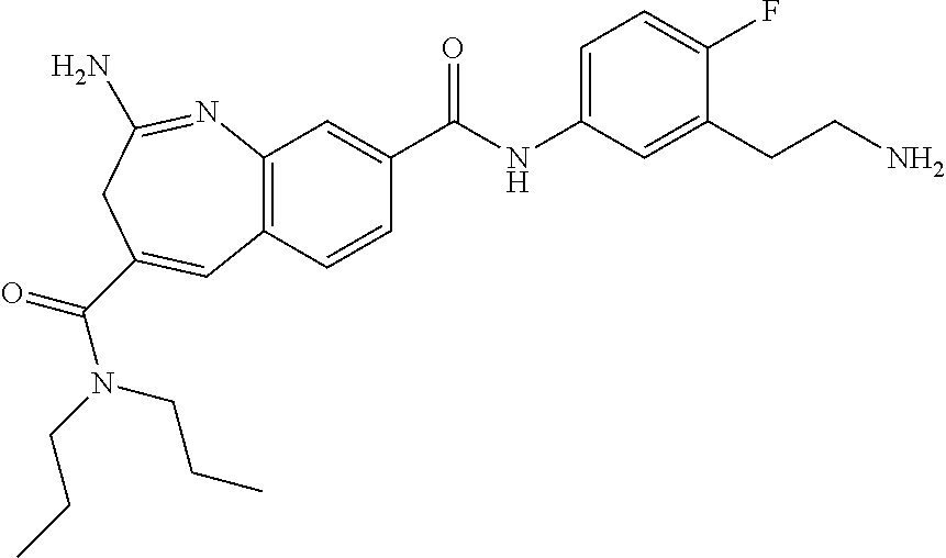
C12=C(C=CC(C(NC3=CC=C(F)C(CCN)=C3)=O)=C1)C=C(C(N(CCC)CCC)=O)CC(N)=N2
